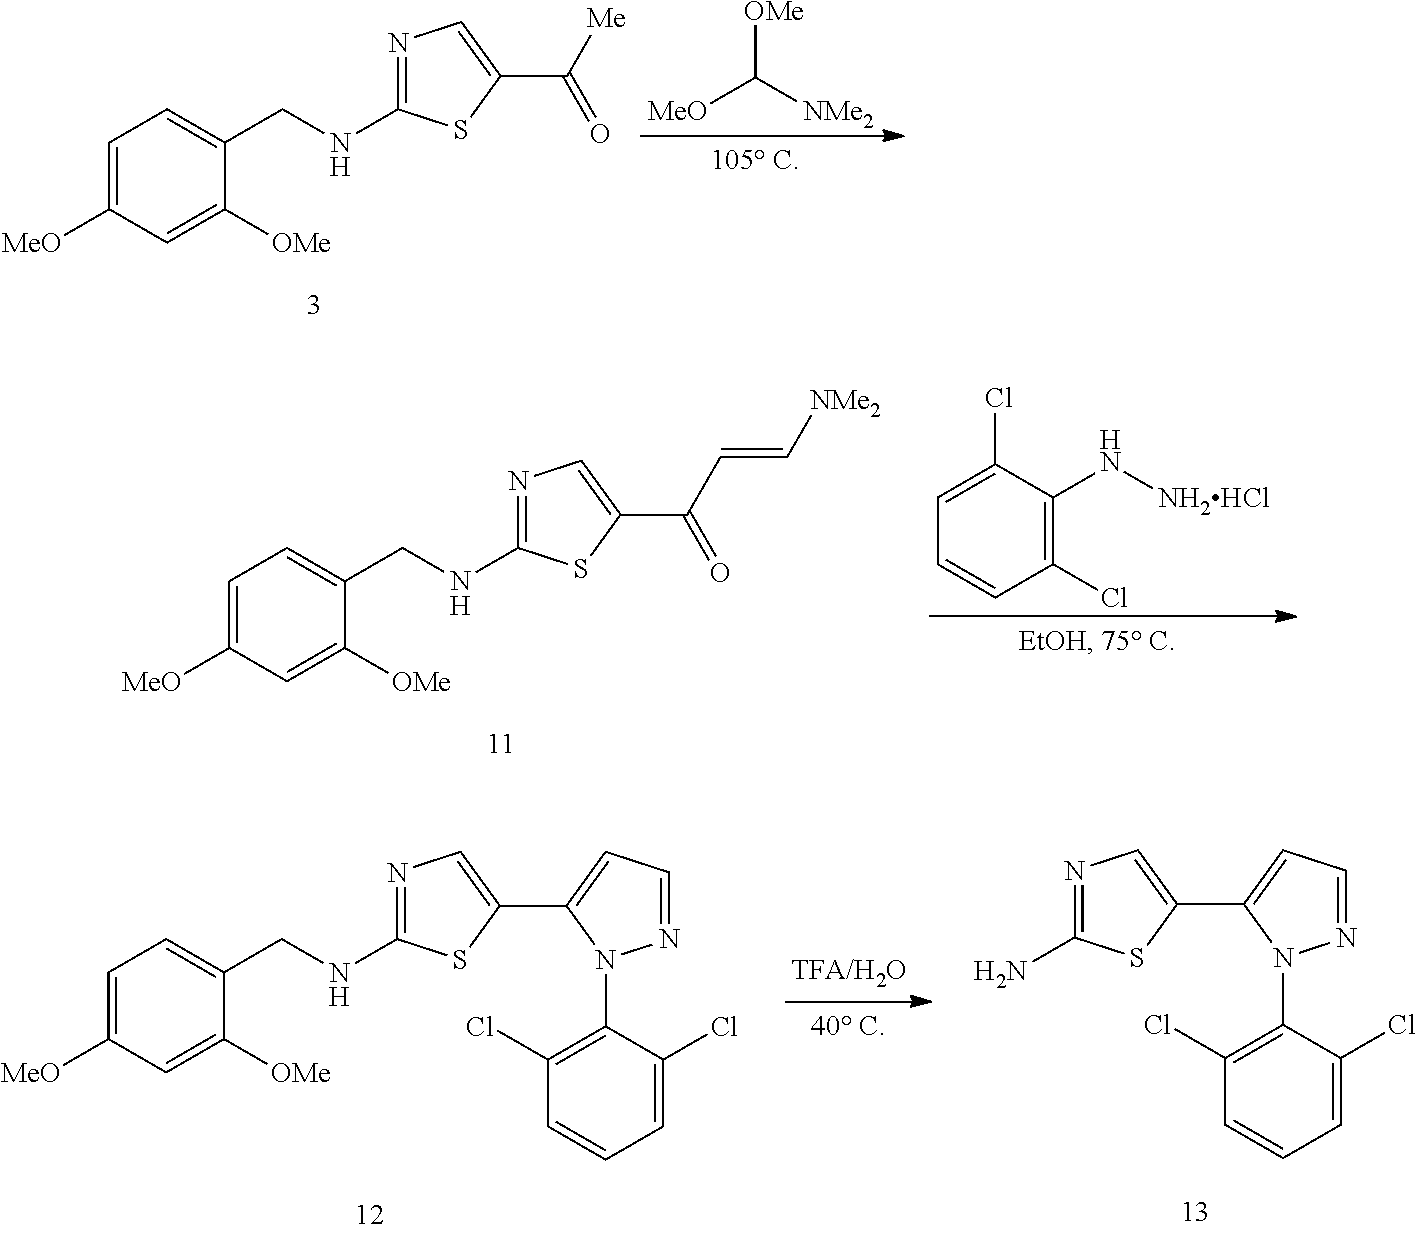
C1=C([MeO])C=C([OMe])C(CNC2=NC=C(C([Me])=O)S2)=C1.[MeO]C([NMe2])[OMe].C1=C([MeO])C=C([OMe])C(CNC2=NC=C(C(C=C[NMe2])=O)S2)=C1.C1(Cl)=C(N[NH2HCl])C(Cl)=CC=C1.C1=C([MeO])C=C([OMe])C(CNC2=NC=C(C3=CC=NN3C3=C(Cl)C=CC=C3Cl)S2)=C1.C1(N)=NC=C(C2=CC=NN2C2=C(Cl)C=CC=C2Cl)S1
